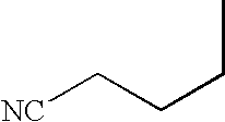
[NC]CCCC
